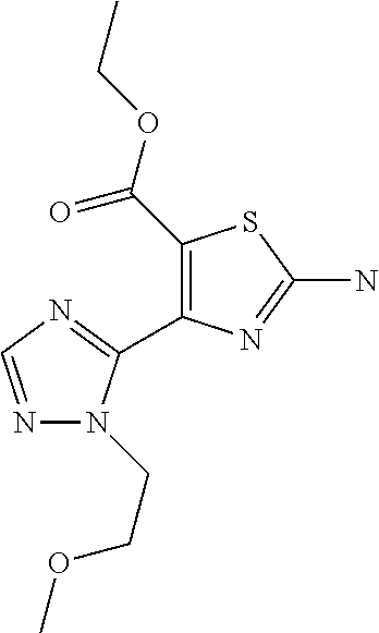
C1(C(=O)OCC)=C(C2=NC=NN2CCOC)N=C(N)S1
